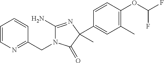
C1(OC(F)F)=C(C)C=C(C2(C)C(=O)N(CC3=NC=CC=C3)C(N)=N2)C=C1
